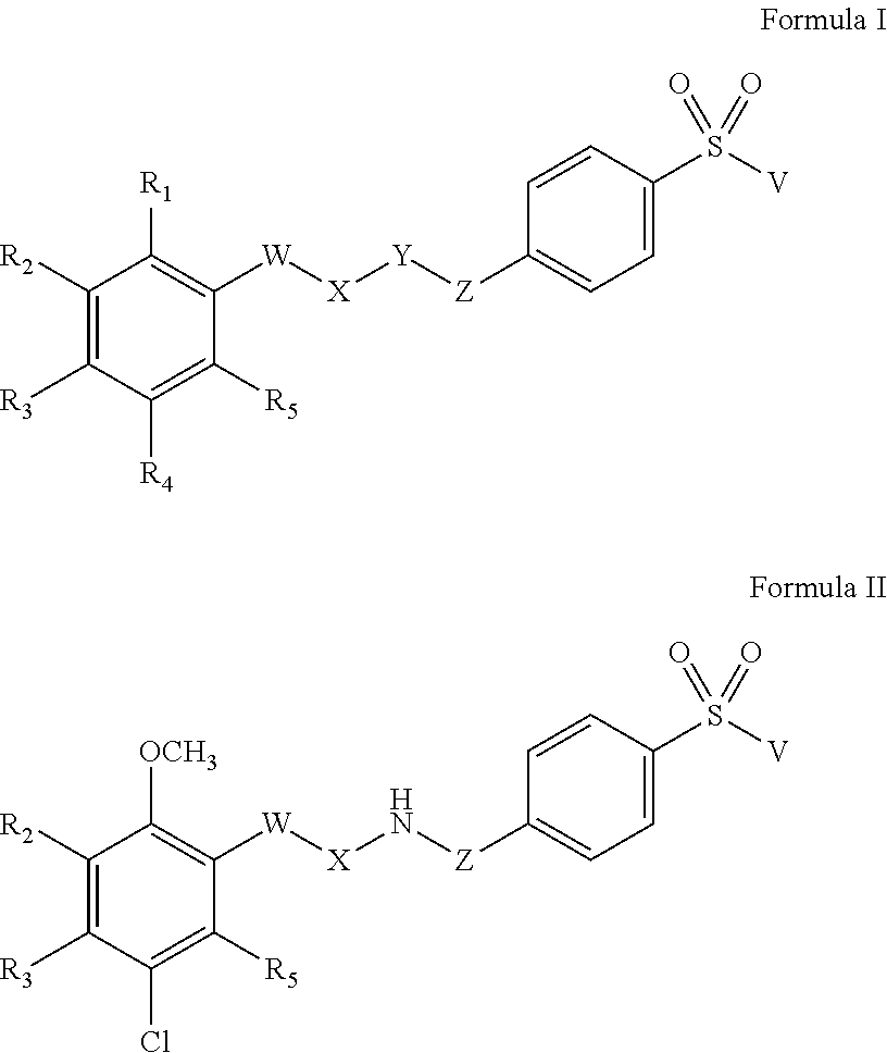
C1([R2])=C([R3])C([R4])=C([R5])C([W][X][Y][Z]C2=CC=C(S([V])(=O)=O)C=C2)=C1[R1].C1([R2])=C([R3])C(Cl)=C([R5])C([W][X]N[Z]C2=CC=C(S([V])(=O)=O)C=C2)=C1[OCH3]
